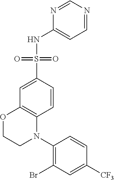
C1=C(S(NC2=CC=NC=N2)(=O)=O)C=CC2=C1OCCN2C1=C(Br)C=C([CF3])C=C1
